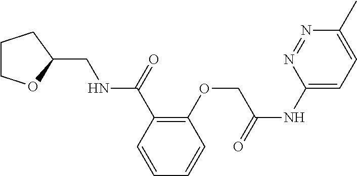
C1COC(CNC(C2=C(OCC(NC3=CC=C(C)N=N3)=O)C=CC=C2)=O)C1
